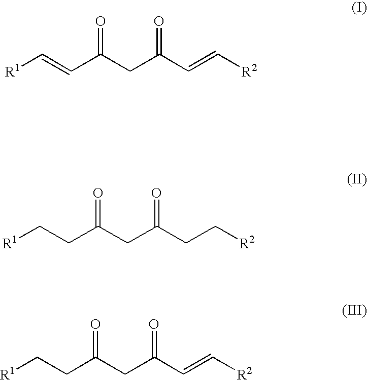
[R1]CCC(CC(CC[R2])=O)=O.[R1]C=CC(CC(C=C[R2])=O)=O.[R1]CCC(CC(C=C[R2])=O)=O
